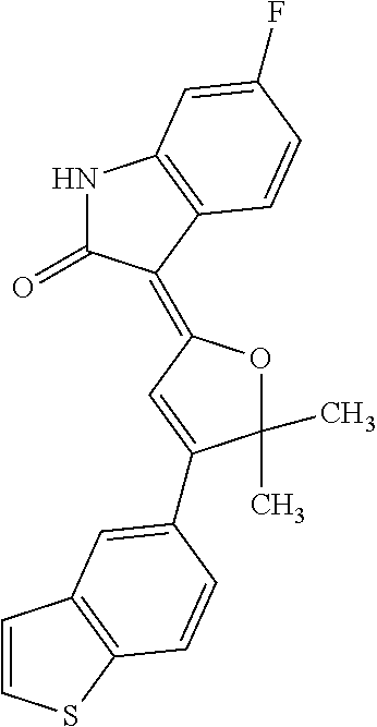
C1=CSC2=C1C=C(C1=CC(=C3C(=O)NC4=C3C=CC(F)=C4)OC1(C)C)C=C2
